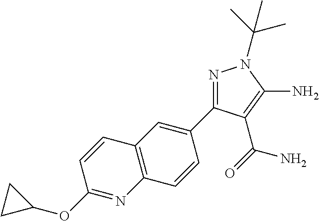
N1=C(C2=CC3=C(C=C2)N=C(OC2CC2)C=C3)C(C(=O)N)=C(N)N1C(C)(C)C
